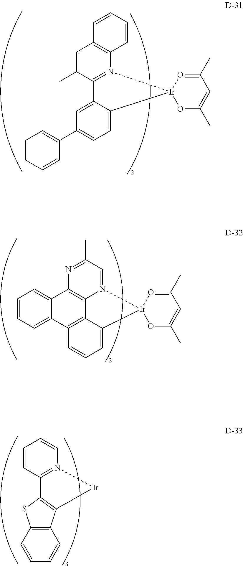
C1=C(C)C2=N(C3=C1C=CC=C3)[Ir]1(C3=CC=C(C4=CC=CC=C4)C=C23)OC(C)=CC(C)=O1.N1=C(C)C=N2C3=C1C1=CC=CC=C1C1=C3C(=CC=C1)[Ir]21OC(C)=CC(C)=O1.C1=CC2=N(C=C1)[Ir]C1=C2SC2=C1C=CC=C2
